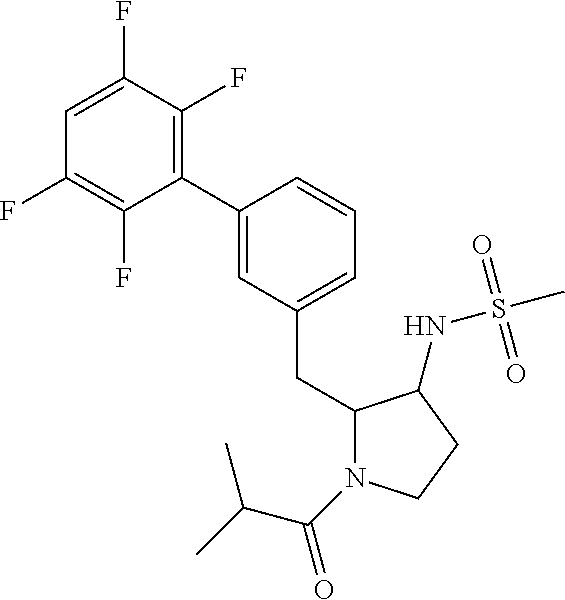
C1(CC2=CC=CC(C3=C(F)C(F)=CC(F)=C3F)=C2)N(C(=O)C(C)C)CCC1NS(C)(=O)=O
